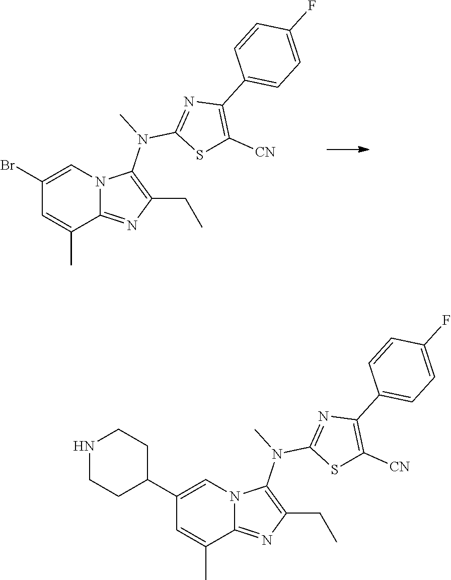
C1(Br)=CN2C(=NC(CC)=C2N(C)C2=NC(C3=CC=C(F)C=C3)=C([CN])S2)C(C)=C1.C1(C2CCNCC2)=CN2C(=NC(CC)=C2N(C)C2=NC(C3=CC=C(F)C=C3)=C([CN])S2)C(C)=C1
